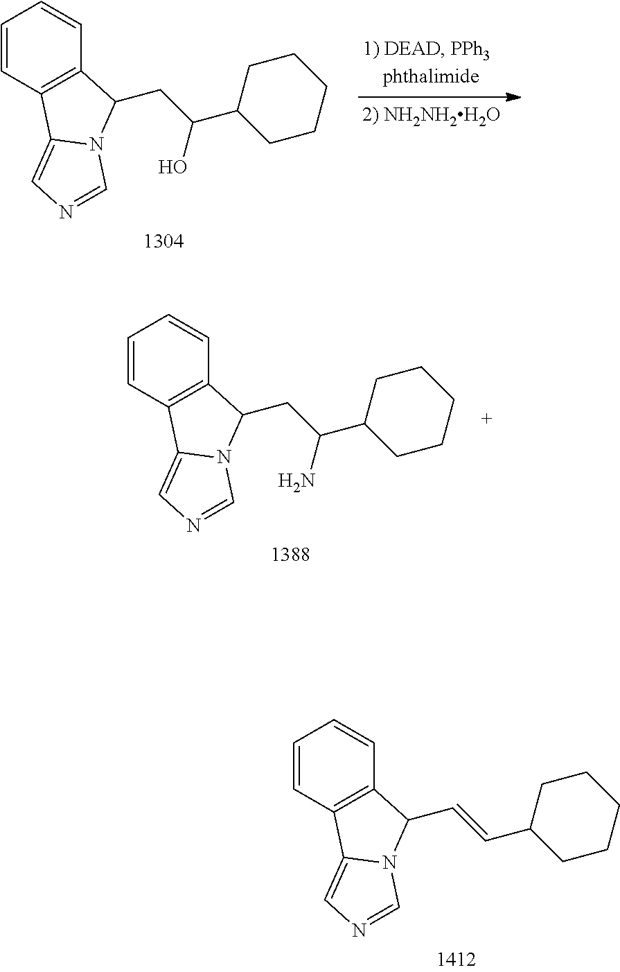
C1=CC2=C(C=C1)C(C=CC1CCCCC1)N1C2=CN=C1.C1=CC2=C(C=C1)C(CC(C1CCCCC1)O)N1C2=CN=C1.C1=CC2=C(C=C1)C(CC(C1CCCCC1)N)N1C2=CN=C1
